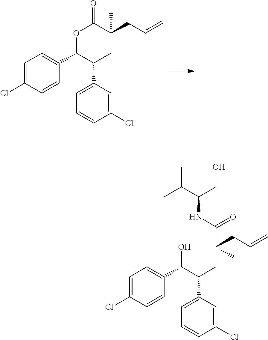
C1=C(Cl)C=CC(C(C(CC(CC=C)(C(NC(C(C)C)CO)=O)C)C2=CC=CC(Cl)=C2)O)=C1.C1=C(Cl)C=CC(C2C(C3=CC=CC(Cl)=C3)CC(CC=C)(C)C(=O)O2)=C1
